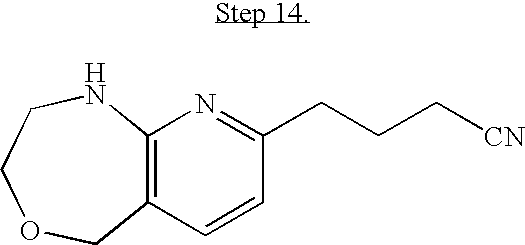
C12=C(C=CC(CCC[CN])=N1)COCCN2
